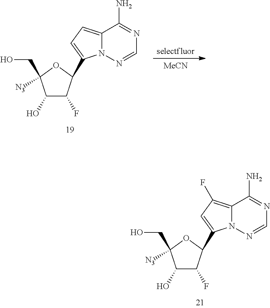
C1(O)C(F)C(C2=CC(F)=C3N2N=CN=C3N)OC1([N3])CO.[MeCN].[selectfluor].C1(O)C(F)C(C2=CC=C3N2N=CN=C3N)OC1([N3])CO
